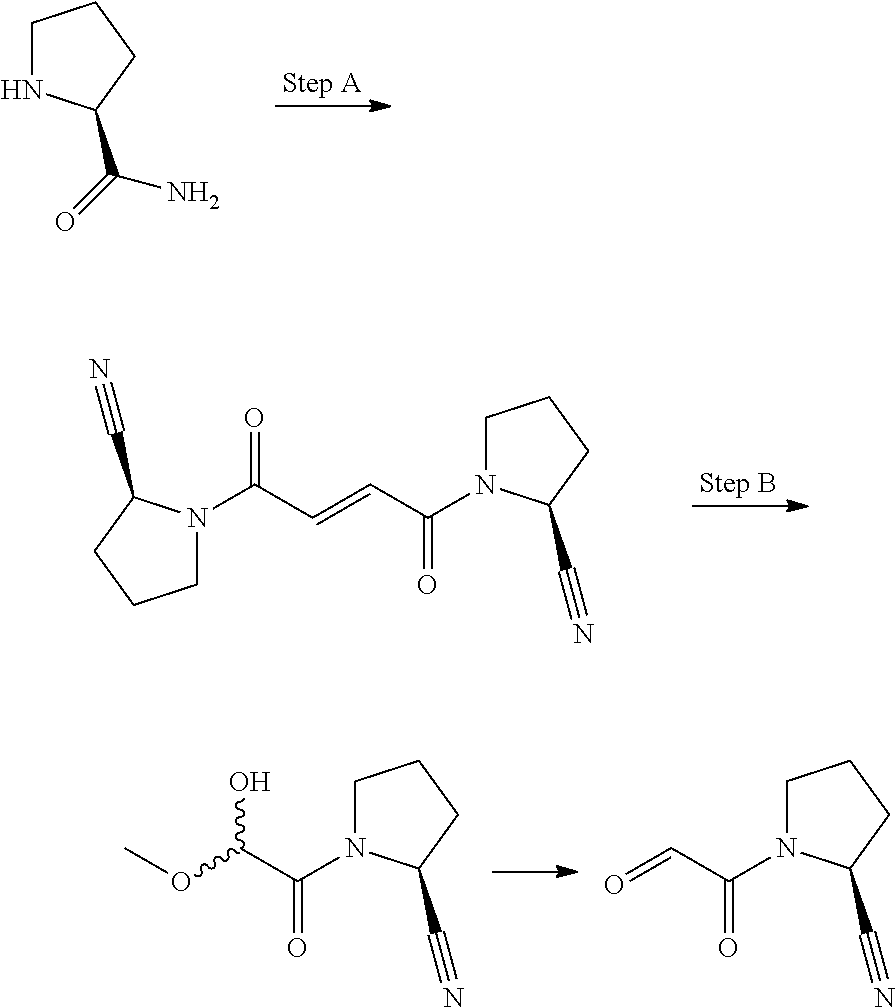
C1NC(C(=O)N)CC1.C1N(C(C=CC(N2CCCC2C#N)=O)=O)C(C#N)CC1.COC(C(N1CCCC1C#N)=O)O.O=CC(N1CCCC1C#N)=O
